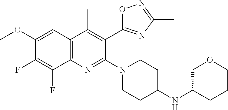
C1(OC)=CC2=C(C(F)=C1F)N=C(N1CCC(NC3COCCC3)CC1)C(C1=NC(C)=NO1)=C2C
